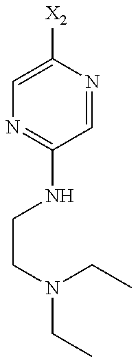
C1=C([X2])N=CC(NCCN(CC)CC)=N1
